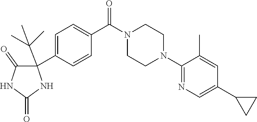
C1=C(C2(C(C)(C)C)C(=O)NC(=O)N2)C=CC(C(N2CCN(C3=NC=C(C4CC4)C=C3C)CC2)=O)=C1
